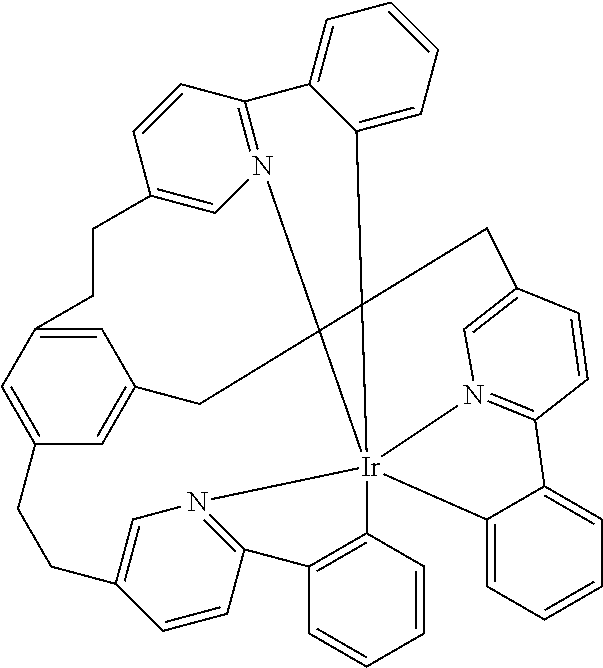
C1=C2C=C3C=C1CCC1=CN4=C(C5=CC=CC=C5[Ir]456(N4=C(C=CC(=C4)CC2)C2=CC=CC=C25)N2=C(C=CC(=C2)CC3)C2=C6C=CC=C2)C=C1
